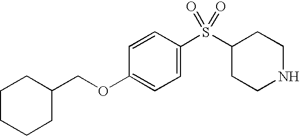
C1(S(C2=CC=C(OCC3CCCCC3)C=C2)(=O)=O)CCNCC1
